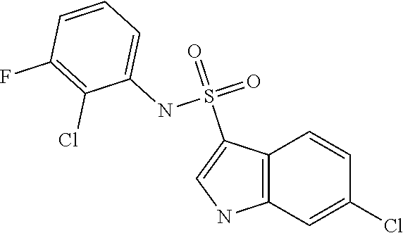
C1=CC2=C(C=C1Cl)NC=C2S(=O)(=O)NC1=CC=CC(F)=C1Cl
